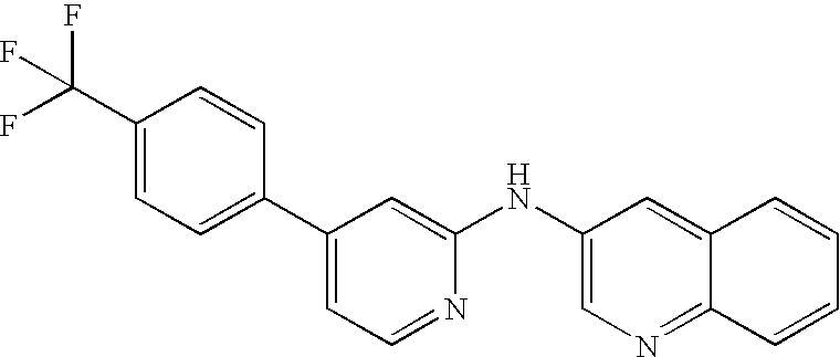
C1=CC(C2=CC=NC(NC3=CN=C4C(=C3)C=CC=C4)=C2)=CC=C1C(F)(F)F
